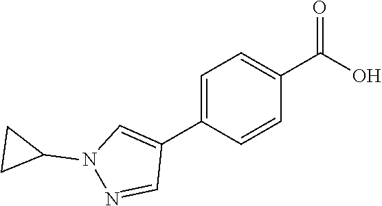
C1=C(C2=CN(C3CC3)N=C2)C=CC(C(O)=O)=C1
